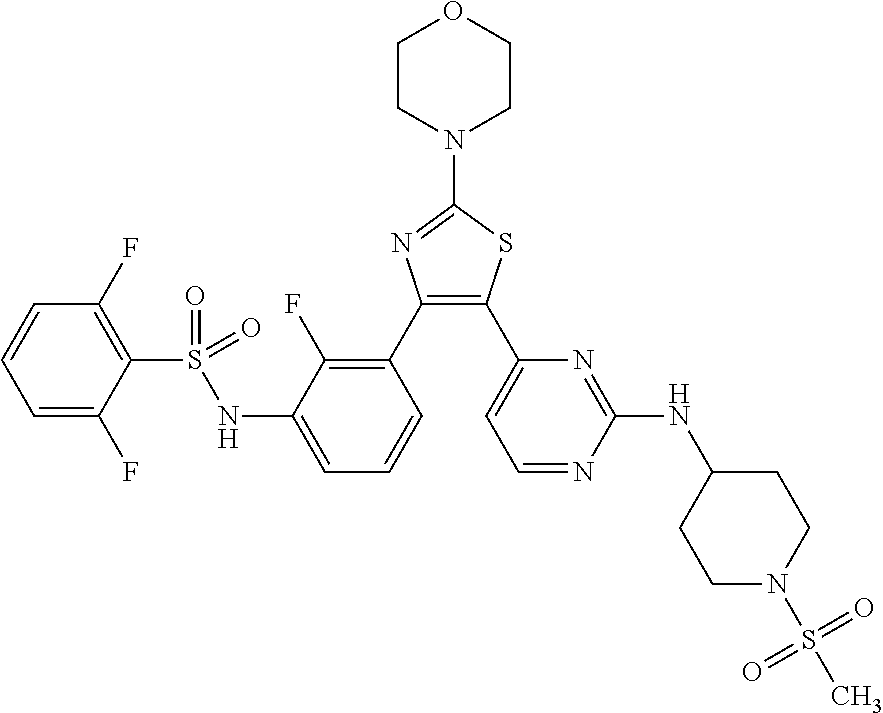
C1=C(F)C(S(=O)(NC2=CC=CC(C3=C(C4=CC=NC(NC5CCN(S(C)(=O)=O)CC5)=N4)SC(N4CCOCC4)=N3)=C2F)=O)=C(F)C=C1
